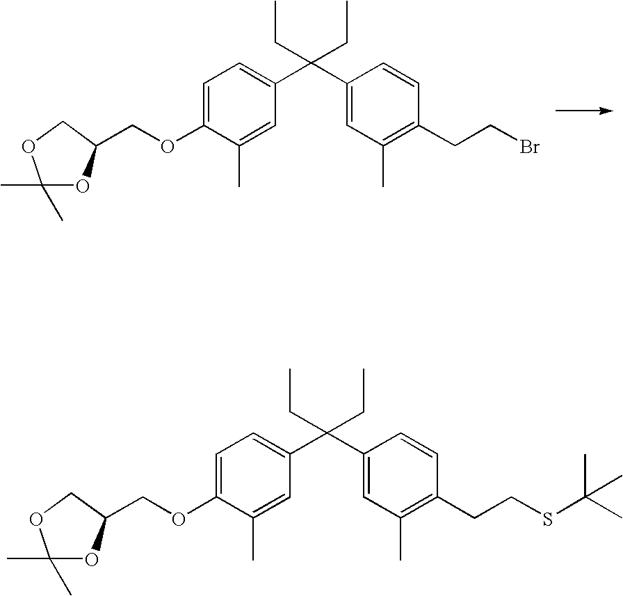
C1=C(OCC2OC(C)(C)OC2)C(C)=CC(C(C2=CC(C)=C(CCBr)C=C2)(CC)CC)=C1.C1=C(OCC2OC(C)(C)OC2)C(C)=CC(C(C2=CC(C)=C(CCSC(C)(C)C)C=C2)(CC)CC)=C1
